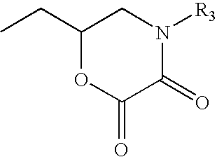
C1(CC)OC(=O)C(=O)N([R3])C1
